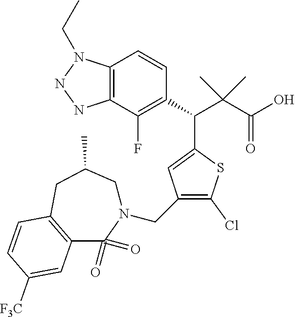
C12=C(C(F)=C(C(C(C(O)=O)(C)C)C3=CC(CN4CC(C)CC5=C(C4(=O)=O)C=C([F3C])C=C5)=C(Cl)S3)C=C1)NNN2CC
